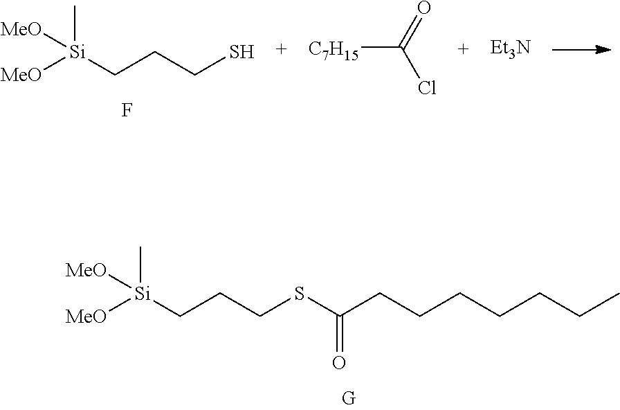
[MeO][Si](CCCSC(CCCCCCC)=O)(C)[MeO].[MeO][Si](CCCS)(C)[MeO].F.[C7H15]C(=O)Cl.[Et3N]
